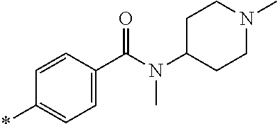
*C1=CC=C(C(N(C2CCN(C)CC2)C)=O)C=C1
